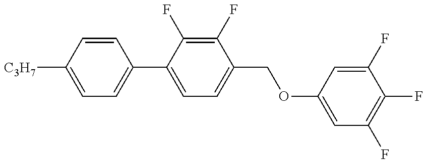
C1=C([C3H7])C=CC(C2=CC=C(COC3=CC(F)=C(F)C(F)=C3)C(F)=C2F)=C1
